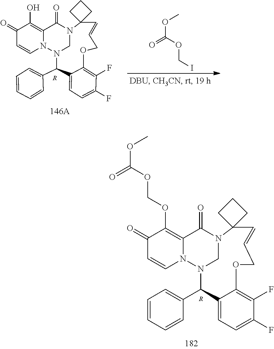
COC(=O)OCI.[R].C1=C2C(C3=CC=CC=C3)N3CN(C(=O)C4=C(O)C(=O)C=CN34)C3(C=CCOC2=C(F)C(F)=C1)CCC3.C1(C2=CC=CC=C2)N2CN(C(=O)C3=C(OCOC(OC)=O)C(=O)C=CN23)C2(C=CCOC3=C(F)C(F)=CC=C13)CCC2.[R]
